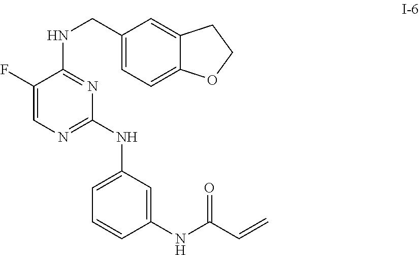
C1=C(NC2=NC=C(F)C(NCC3=CC=C4C(=C3)CCO4)=N2)C=C(NC(C=C)=O)C=C1
